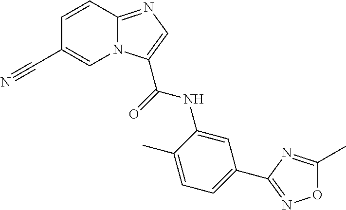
N12C(=NC=C1C(=O)NC1=CC(C3=NOC(C)=N3)=CC=C1C)C=CC(C#N)=C2
